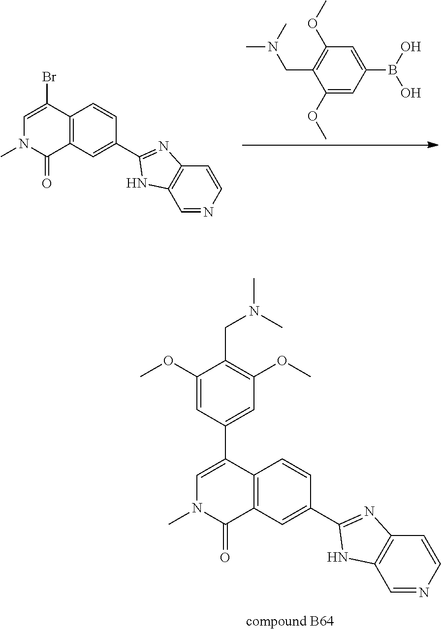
C1(OC)=CC(B(O)O)=CC(OC)=C1CN(C)C.C12=C(C=C(C3=NC4=C(C=NC=C4)N3)C=C1)C(=O)N(C)C=C2Br.C1(OC)=CC(C2=CN(C)C(=O)C3=C2C=CC(C2=NC4=C(C=NC=C4)N2)=C3)=CC(OC)=C1CN(C)C
